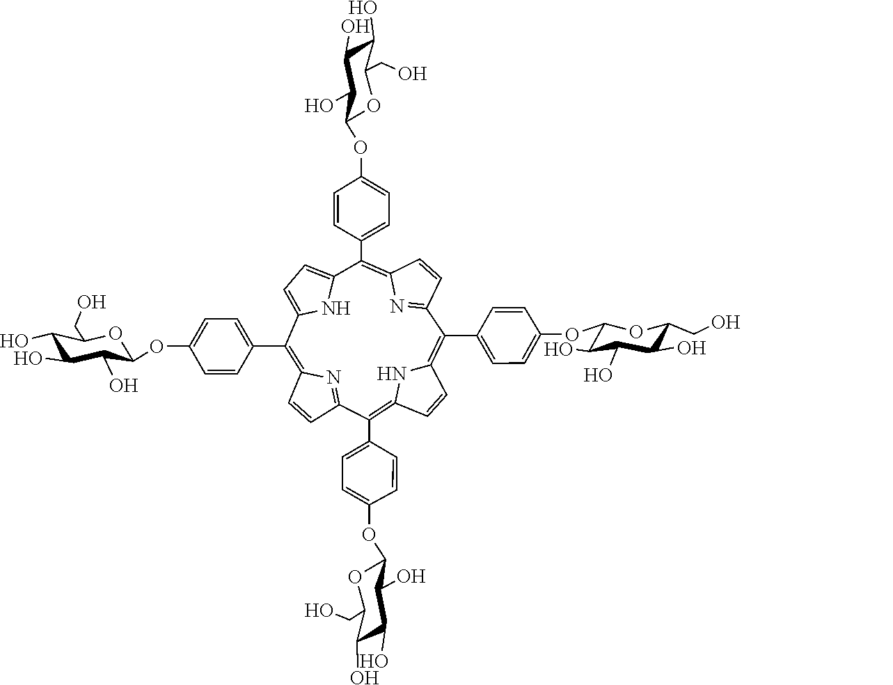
C(C1C(O)C(O)C(O)C(OC2=CC=C(C3=C4NC(=C(C5=CC=C(OC6C(O)C(O)C(O)C(CO)O6)C=C5)C5=NC(=C(C6=CC=C(OC7C(O)C(O)C(O)C(CO)O7)C=C6)C6=CC=C(N6)C(C6=CC=C(OC7C(O)C(O)C(O)C(CO)O7)C=C6)=C6C=CC3=N6)C=C5)C=C4)C=C2)O1)O
